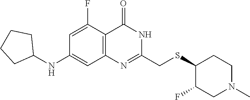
C1=C(F)C2=C(C=C1NC1CCCC1)N=C(CSC1C(F)CN(C)CC1)NC2=O
